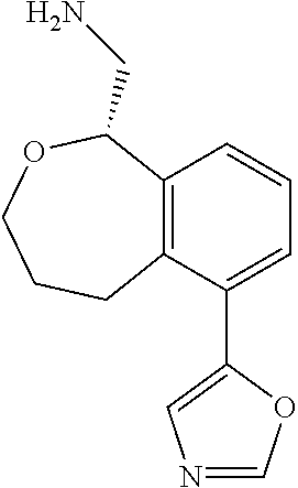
C12=C(C(C3=CN=CO3)=CC=C1)CCCOC2CN
